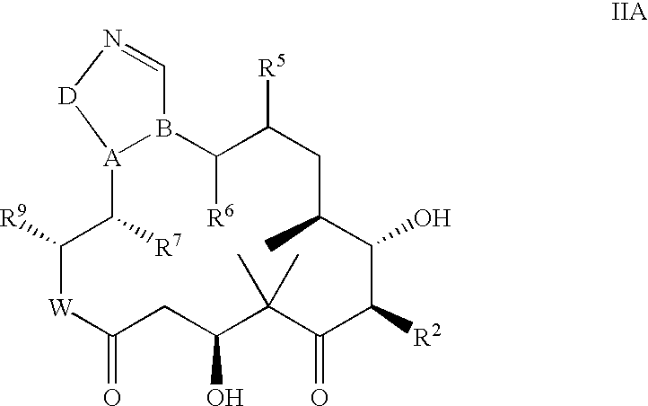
C1([R9])[W]C(=O)CC(O)C(C)(C)C(=O)C([R2])C(O)C(C)CC([R5])C([R6])B2[A](C1[R7])[D]N=C2
